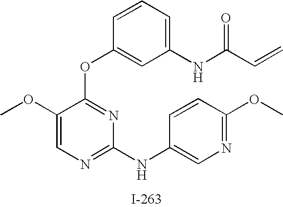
O(C1=NC(NC2=CN=C(OC)C=C2)=NC=C1OC)C1=CC(NC(C=C)=O)=CC=C1
